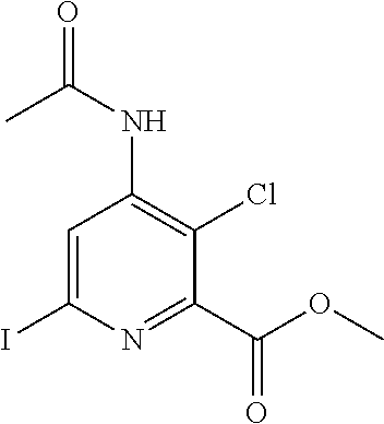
IC1=CC(NC(C)=O)=C(Cl)C(C(OC)=O)=N1
